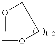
O(CCOC)C
